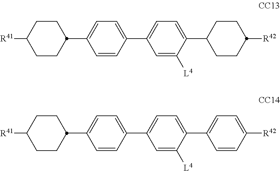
C1(C2=CC=C(C3CCC([R41])CC3)C=C2)=CC=C(C2CCC([R42])CC2)C([L4])=C1.C1(C2=CC=C(C3CCC([R41])CC3)C=C2)=CC=C(C2=CC=C([R42])C=C2)C([L4])=C1
